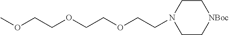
O(CCOC)CCOCCN1CC[NBoc]CC1
